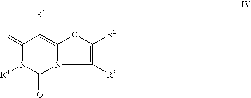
C1(=O)N([R4])C(=O)N2C([R3])=C([R2])OC2=C1[R1]
